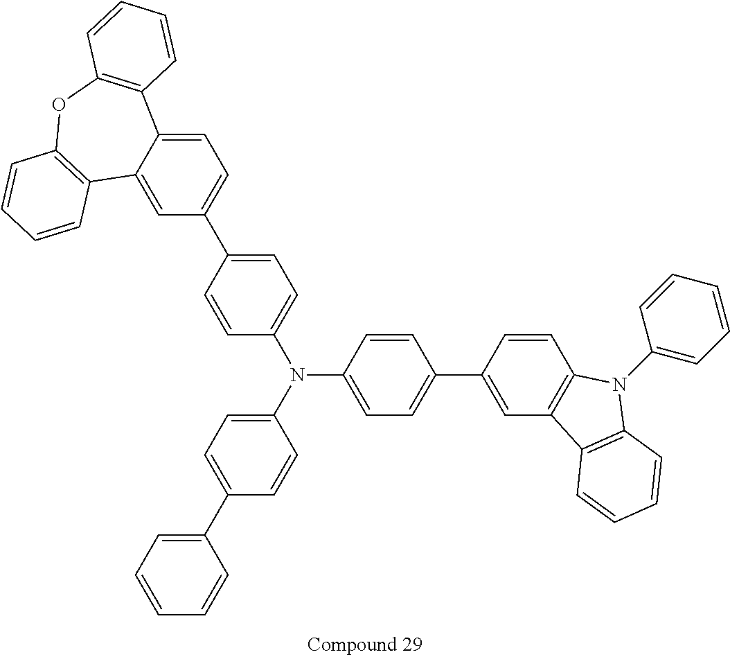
C1(C2=CC=CC=C2)=CC=C(N(C2=CC=C(C3=CC4=C(C=C3)N(C3=CC=CC=C3)C3=C4C=CC=C3)C=C2)C2=CC=C(C3=CC=C4C(=C3)C3=C(OC5=C4C=CC=C5)C=CC=C3)C=C2)C=C1
